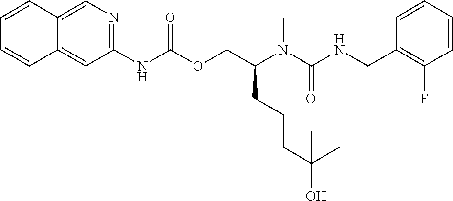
C1=CC(CNC(N(C(COC(NC2=NC=C3C(=C2)C=CC=C3)=O)CCCC(C)(C)O)C)=O)=C(F)C=C1
